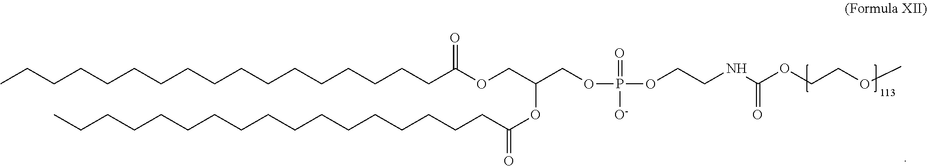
CCCCCCCCCCCCCCCCCC(OCC(COP(OCCNC(OCCOC)=O)(=O)[O-])OC(=O)CCCCCCCCCCCCCCCCC)=O
